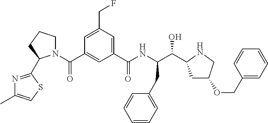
C1=C(CF)C=C(C(NC(C(C2CC(OCC3=CC=CC=C3)CN2)O)CC2=CC=CC=C2)=O)C=C1C(=O)N1CCCC1C1=NC(C)=CS1
